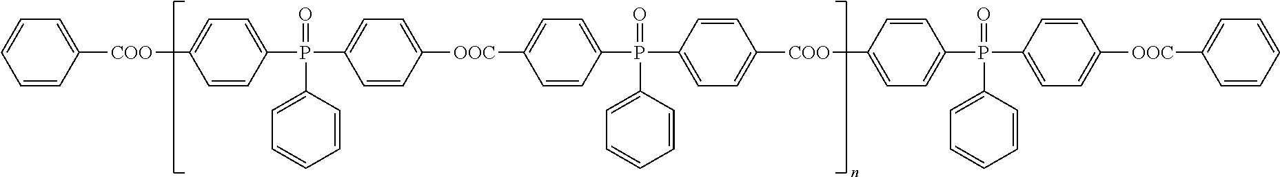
C1=C([COO]C2=CC=C(P(=O)(C3=CC=CC=C3)C3=CC=C([OOC]C4=CC=C(P(=O)(C5=CC=CC=C5)C5=CC=C([COO]C6=CC=C(P(=O)(C7=CC=CC=C7)C7=CC=C([OOC]C8=CC=CC=C8)C=C7)C=C6)C=C5)C=C4)C=C3)C=C2)C=CC=C1
